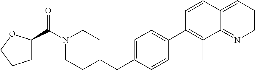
N1(C(C2CCCO2)=O)CCC(CC2=CC=C(C3=C(C)C4=NC=CC=C4C=C3)C=C2)CC1
